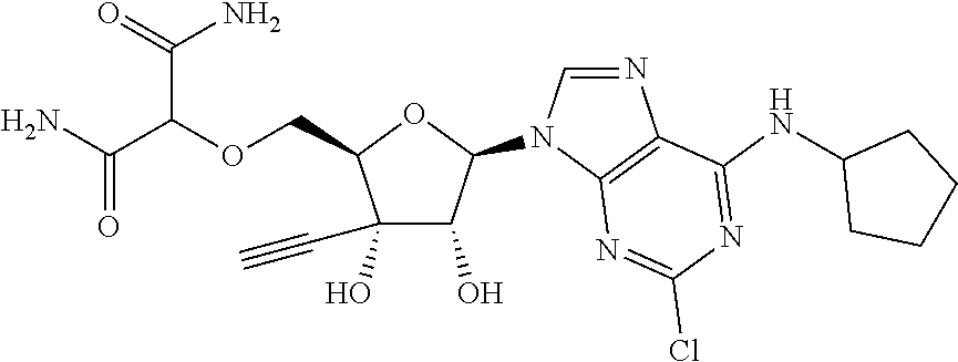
C(C1C(O)(C#C)C(O)C(N2C=NC3=C2N=C(Cl)N=C3NC2CCCC2)O1)OC(C(=O)N)C(=O)N
